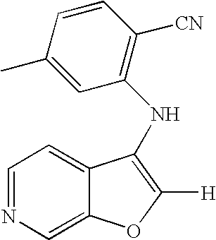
C1=NC=C2C(=C1)C(NC1=C([CN])C=CC(C)=C1)=C([H])O2
